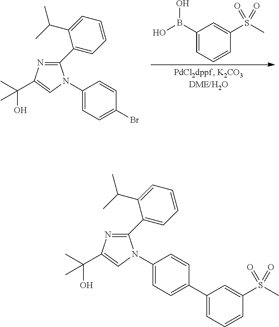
C1(B(O)O)=CC=CC(S(C)(=O)=O)=C1.C1(C2=CC=CC=C2C(C)C)=NC(C(C)(O)C)=CN1C1=CC=C(Br)C=C1.C1(C2=CC=CC=C2C(C)C)=NC(C(C)(O)C)=CN1C1=CC=C(C2=CC=CC(S(C)(=O)=O)=C2)C=C1
